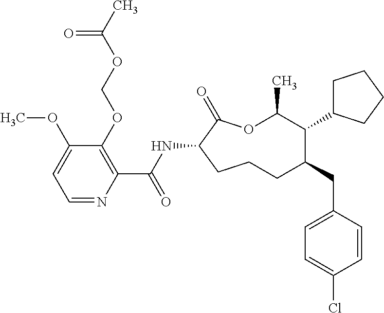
C1CC(NC(C2=C(OCOC(C)=O)C(OC)=CC=N2)=O)C(=O)OC(C)C(C2CCCC2)C(CC2=CC=C(Cl)C=C2)C1
